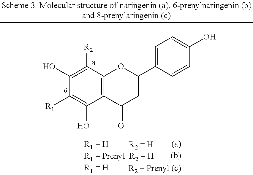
C1([R2])=C(O)C([R1])=C(O)C2=C1OC(C1=CC=C(O)C=C1)CC2=O
